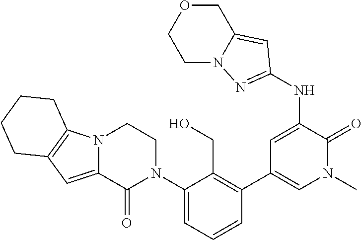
N(C1=CC(C2=C(CO)C(N3CCN4C(=CC5=C4CCCC5)C3=O)=CC=C2)=CN(C)C1=O)C1=NN2CCOCC2=C1
